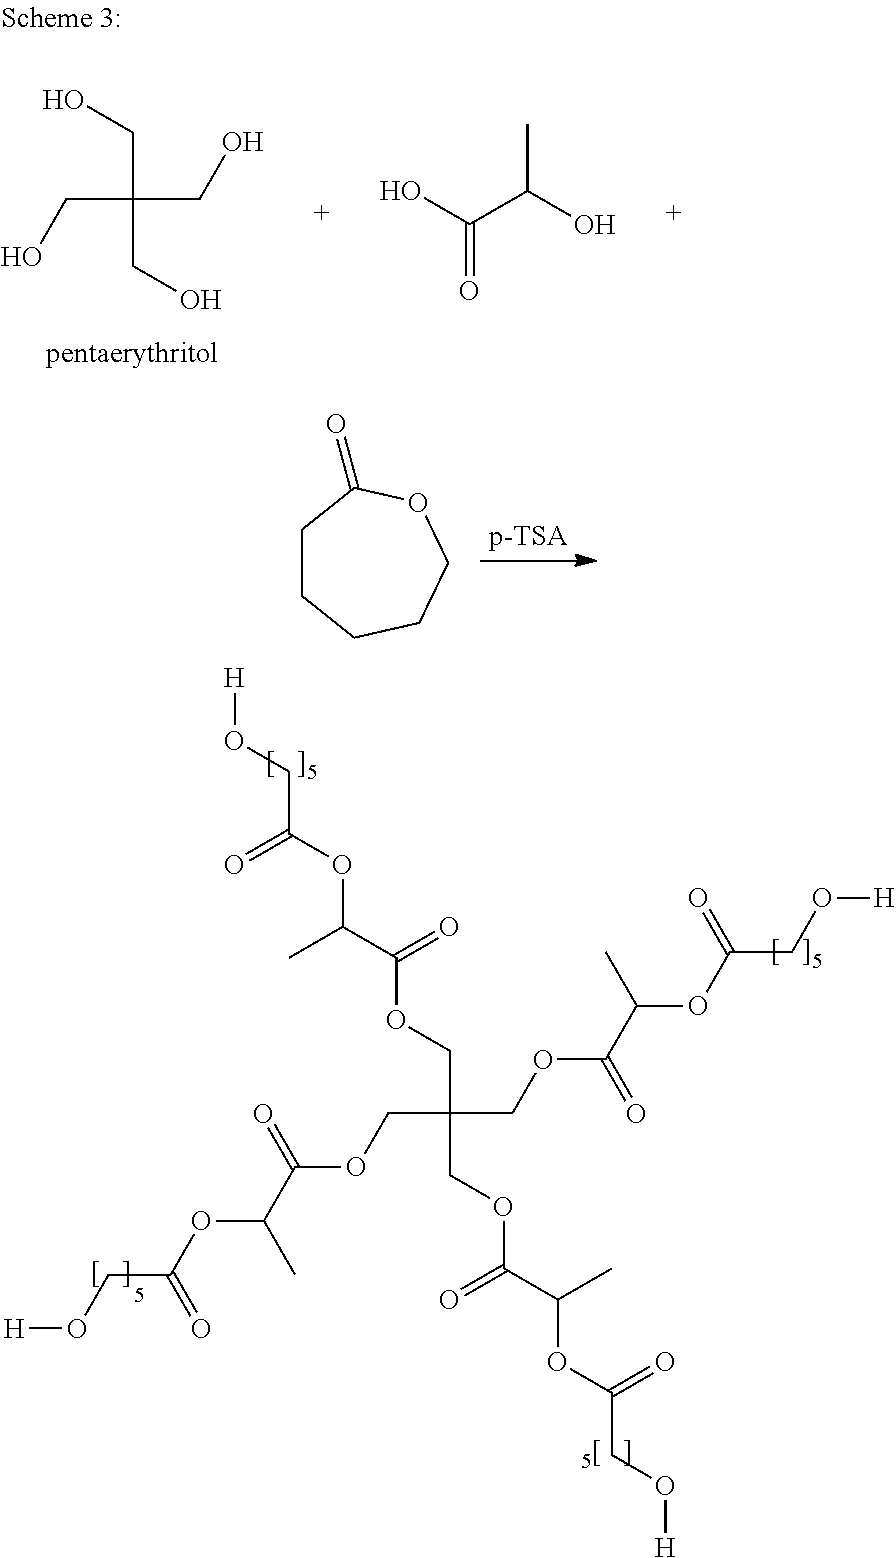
C(C(COC(C(C)OC(CO[H])=O)=O)(COC(C(C)OC(CO[H])=O)=O)COC(C(C)OC(CO[H])=O)=O)OC(C(C)OC(CO[H])=O)=O.C(C(CO)(CO)CO)O.OC(C(O)C)=O.C1CCCCOC1=O
